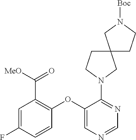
C1(OC2=CN=CN=C2N2CC3(CC2)CCN([Boc])C3)=C(C([MeO])=O)C=C(F)C=C1
